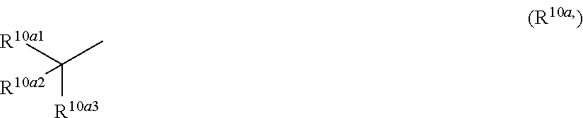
[R10a1]C(C)([R10a3])[R10a2]
